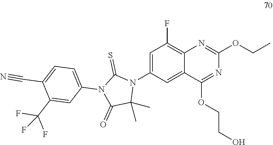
C12=C(F)C=C(N3C(=S)N(C4=CC=C(C#N)C(C(F)(F)F)=C4)C(=O)C3(C)C)C=C1C(OCCO)=NC(OCC)=N2
